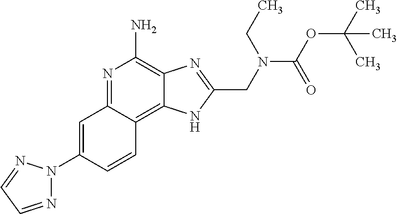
C1=C(N2N=CC=N2)C=CC2=C3C(=C(N)N=C12)N=C(CN(CC)C(OC(C)(C)C)=O)N3
